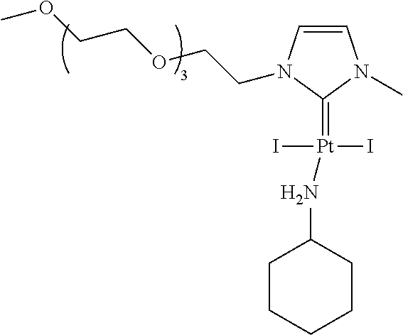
C1=CN(CCOCCOC)C(=[Pt](I)(I)NC2CCCCC2)N1C
